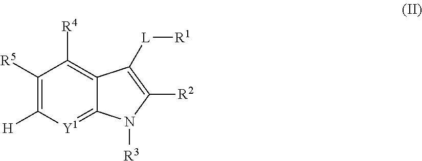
[Y1]1=C2C(=C([R4])C([R5])=C1[H])C([L][R1])=C([R2])N2[R3]
